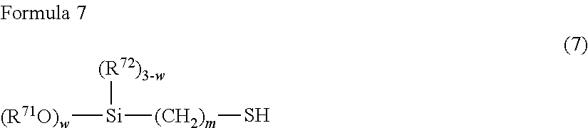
[Si]([(CH2)m]S)([(R72)3-w])[(R71O)w]
